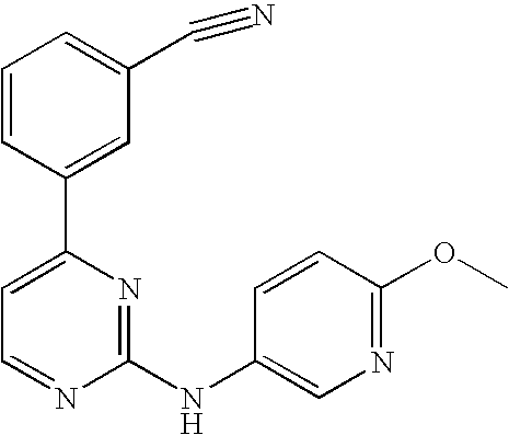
C1=CC(C2=CC=NC(NC3=CN=C(OC)C=C3)=N2)=CC(C#N)=C1
